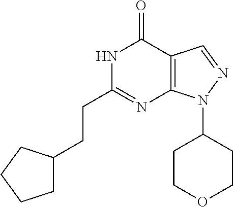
N1C(CCC2CCCC2)=NC2=C(C1=O)C=NN2C1CCOCC1
